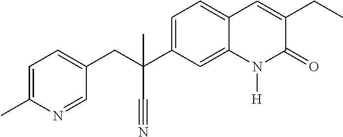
C(C1=CC=C(C)N=C1)C(C1=CC=C2C(=C1)N([H])C(=O)C(CC)=C2)(C)C#N
